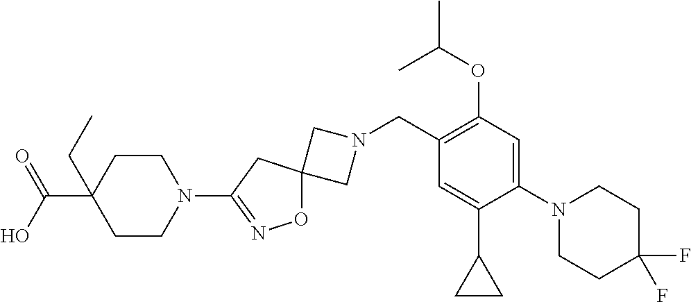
C1N(CC2=C(OC(C)C)C=C(N3CCC(F)(F)CC3)C(C3CC3)=C2)CC12ON=C(N1CCC(C(=O)O)(CC)CC1)C2
